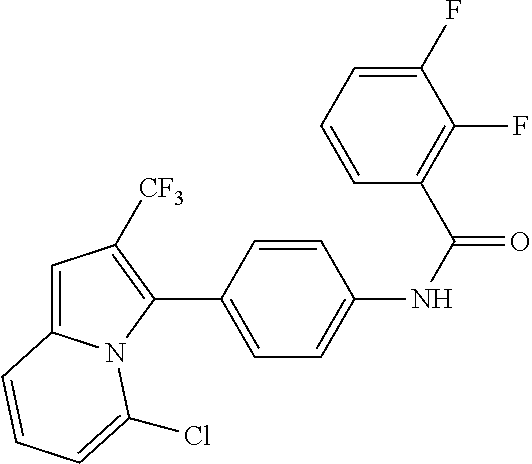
C1(C2=CC=C(NC(=O)C3=C(F)C(F)=CC=C3)C=C2)=C([CF3])C=C2N1C(Cl)=CC=C2
